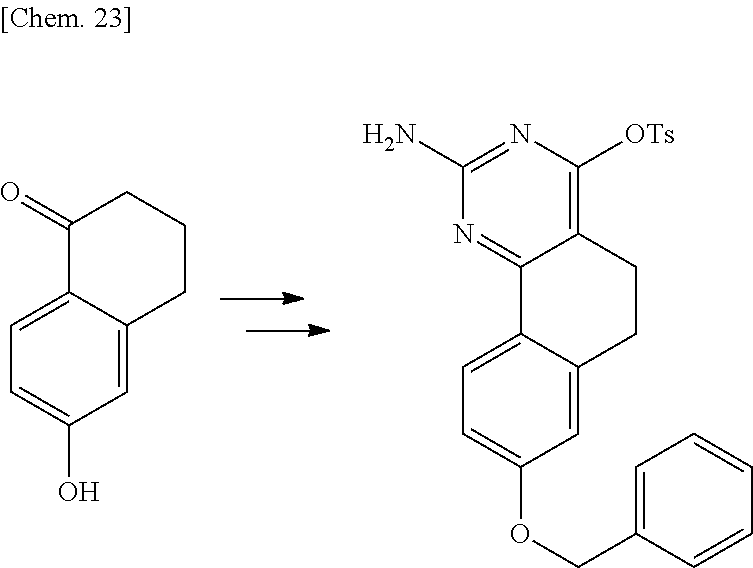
C12=CC=C(O)C=C1CCCC2=O.N1=C(N)N=C2C(=C1[OTs])CCC1=CC(OCC3=CC=CC=C3)=CC=C21
